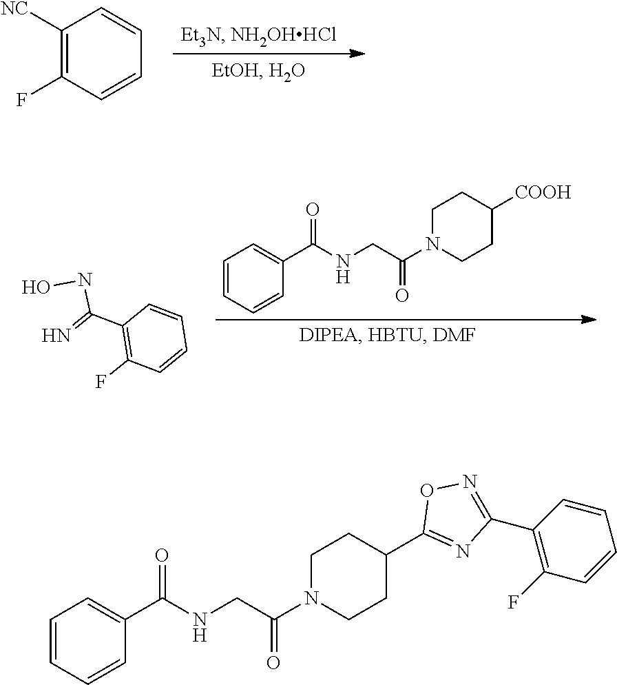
C1([NC])=C(F)C=CC=C1.C1=CC=CC(C(=O)NCC(N2CCC([COOH])CC2)=O)=C1.C1=CC(F)=C(C(=N)NO)C=C1.C1=CC=CC(C(=O)NCC(N2CCC(C3=NC(C4=C(F)C=CC=C4)=NO3)CC2)=O)=C1
